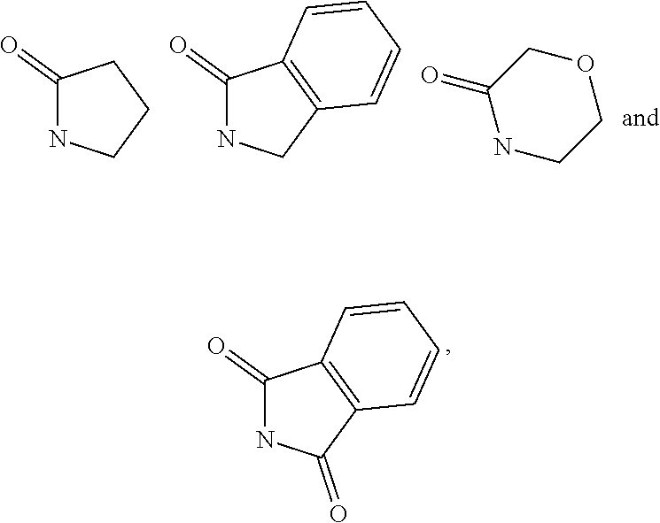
C1(=O)NCCC1.C1(=O)NCC2=C1C=CC=C2.C1(=O)NCCOC1.C1(=O)NC(=O)C2=C1C=CC=C2
